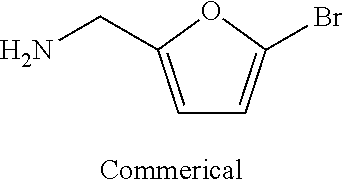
C1=C(CN)OC(Br)=C1.[Commerical]
